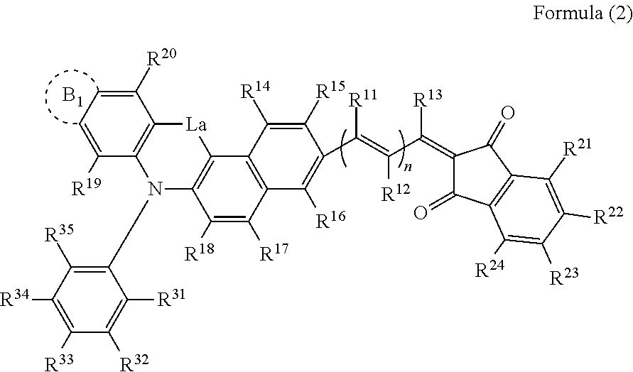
[B1].C12=C(C([R19])=CC=C1[R20])N(C1=C([R35])C([R34])=C([R33])C([R32])=C1[R31])C1=C([La]2)C2=C(C([R17])=C1[R18])C([R16])=C(C(=C(C(=C1C(=O)C3=C(C1=O)C([R21])=C([R22])C([R23])=C3[R24])[R13])[R12])[R11])C([R15])=C2[R14]
